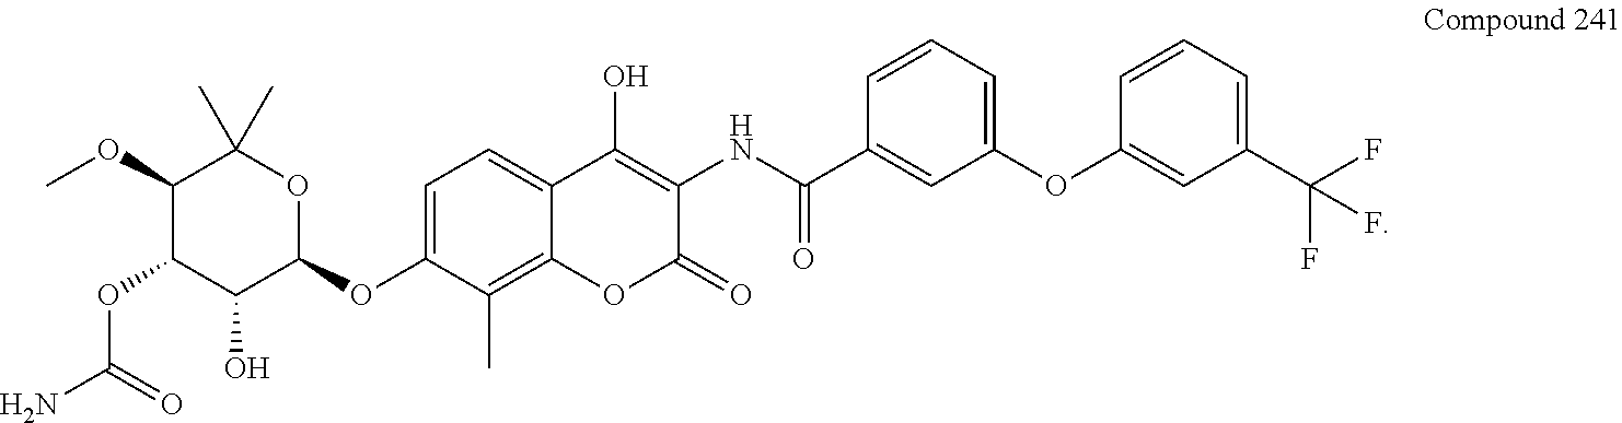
C1(OC)C(OC(N)=O)C(O)C(OC2=CC=C3C(=C2C)OC(=O)C(NC(=O)C2=CC(OC4=CC(C(F)(F)F)=CC=C4)=CC=C2)=C3O)OC1(C)C
